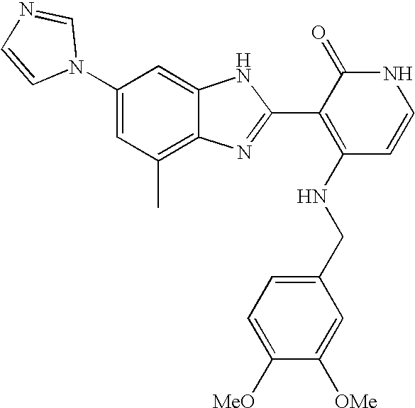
C1(C)=C2C(=CC(N3C=NC=C3)=C1)NC(C1=C(NCC3=CC=C([MeO])C([OMe])=C3)C=CNC1=O)=N2
